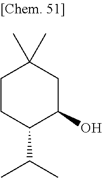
C1CC(C(C)C)C(O)CC1(C)C
